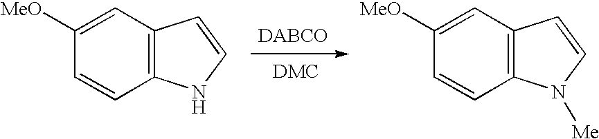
C12=C(C=C([MeO])C=C1)C=CN2.C12=C(C=C([MeO])C=C1)C=CN2[Me]
